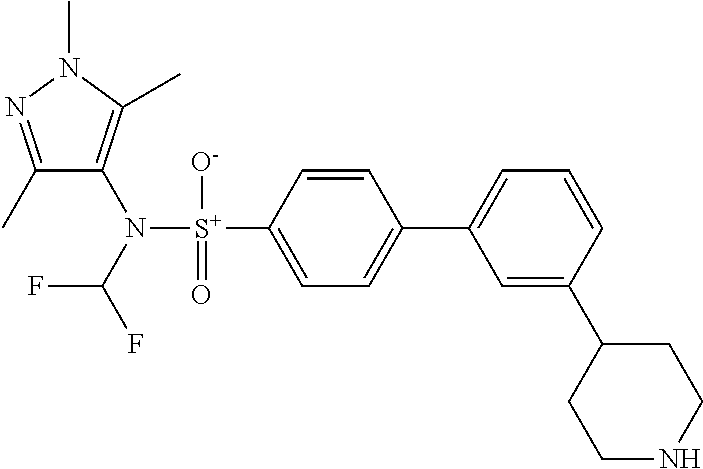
C1(C)=NN(C)C(C)=C1N([S+](C1=CC=C(C2=CC=CC(C3CCNCC3)=C2)C=C1)([O-])=O)C(F)F
